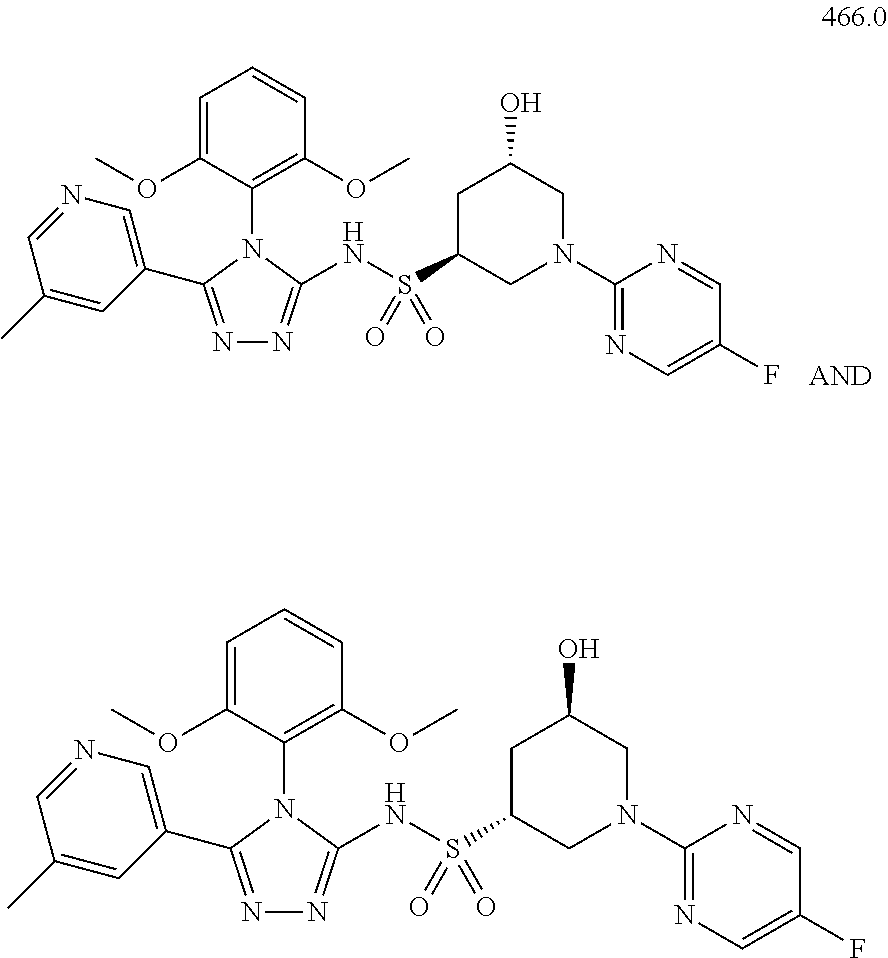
N1=C(C2=CN=CC(C)=C2)N(C2=C(OC)C=CC=C2OC)C(NS(C2CC(O)CN(C3=NC=C(F)C=N3)C2)(=O)=O)=N1.N1=C(C2=CN=CC(C)=C2)N(C2=C(OC)C=CC=C2OC)C(NS(C2CC(O)CN(C3=NC=C(F)C=N3)C2)(=O)=O)=N1
